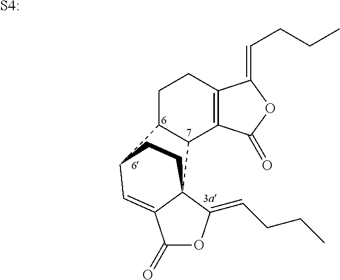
C1C2C(C3=C(C1)C(=CCCC)OC3=O)C13C(=CCCC)OC(=O)C1=CC2CC3.[S4:]
